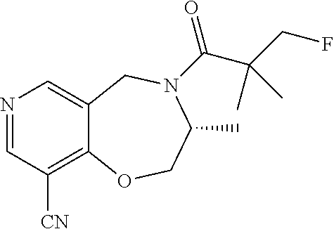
N1=CC([CN])=C2C(=C1)CN(C(=O)C(CF)(C)C)C(C)CO2
